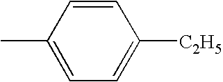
C1=CC(C)=CC=C1[C2H5]
